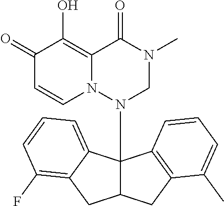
C1(=O)C=CN2C(=C1O)C(=O)N(C)CN2C12C(CC3=C1C=CC=C3C)CC1=C(F)C=CC=C21
